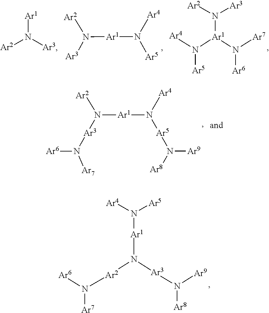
[Ar2]N([Ar3])[Ar1].[Ar2]N([Ar1]N([Ar5])[Ar4])[Ar3].[Ar1](N([Ar3])[Ar2])(N([Ar5])[Ar4])N([Ar6])[Ar7].[Ar2]N([Ar1]N([Ar4])[Ar5]N([Ar9])[Ar8])[Ar3]N([Ar6])[Ar7].N([Ar2]N([Ar7])[Ar6])([Ar3]N([Ar8])[Ar9])[Ar1]N([Ar5])[Ar4]
